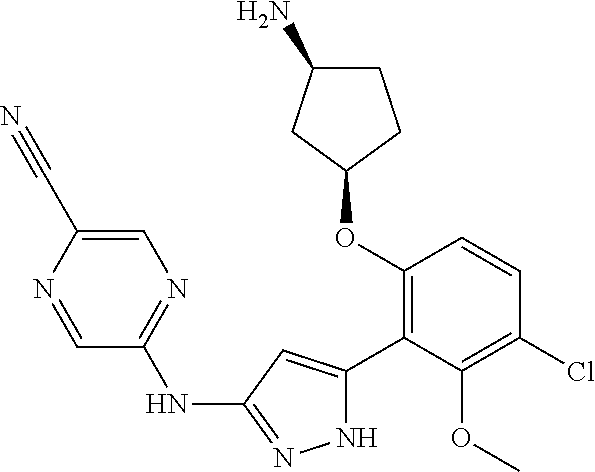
C1(OC2=C(C3=CC(NC4=NC=C(C#N)N=C4)=NN3)C(OC)=C(Cl)C=C2)CCC(N)C1
